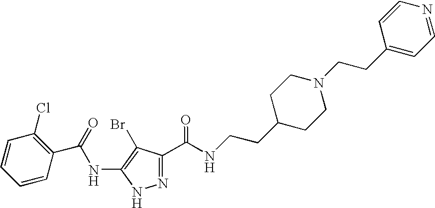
N1=C(C(NCCC2CCN(CCC3=CC=NC=C3)CC2)=O)C(Br)=C(NC(=O)C2=C(Cl)C=CC=C2)N1
